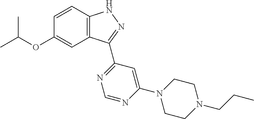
O(C1=CC2=C(C=C1)NN=C2C1=NC=NC(N2CCN(CCC)CC2)=C1)C(C)C
